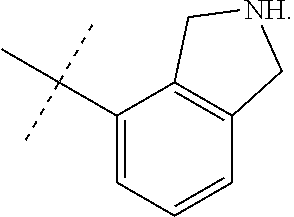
C1(C(C)(C)C)=CC=CC2=C1C[NH]C2
